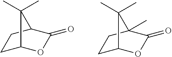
C1C2OC(=O)C(C1)C2(C)C.C1C2OC(=O)C(C)(C1)C2(C)C
